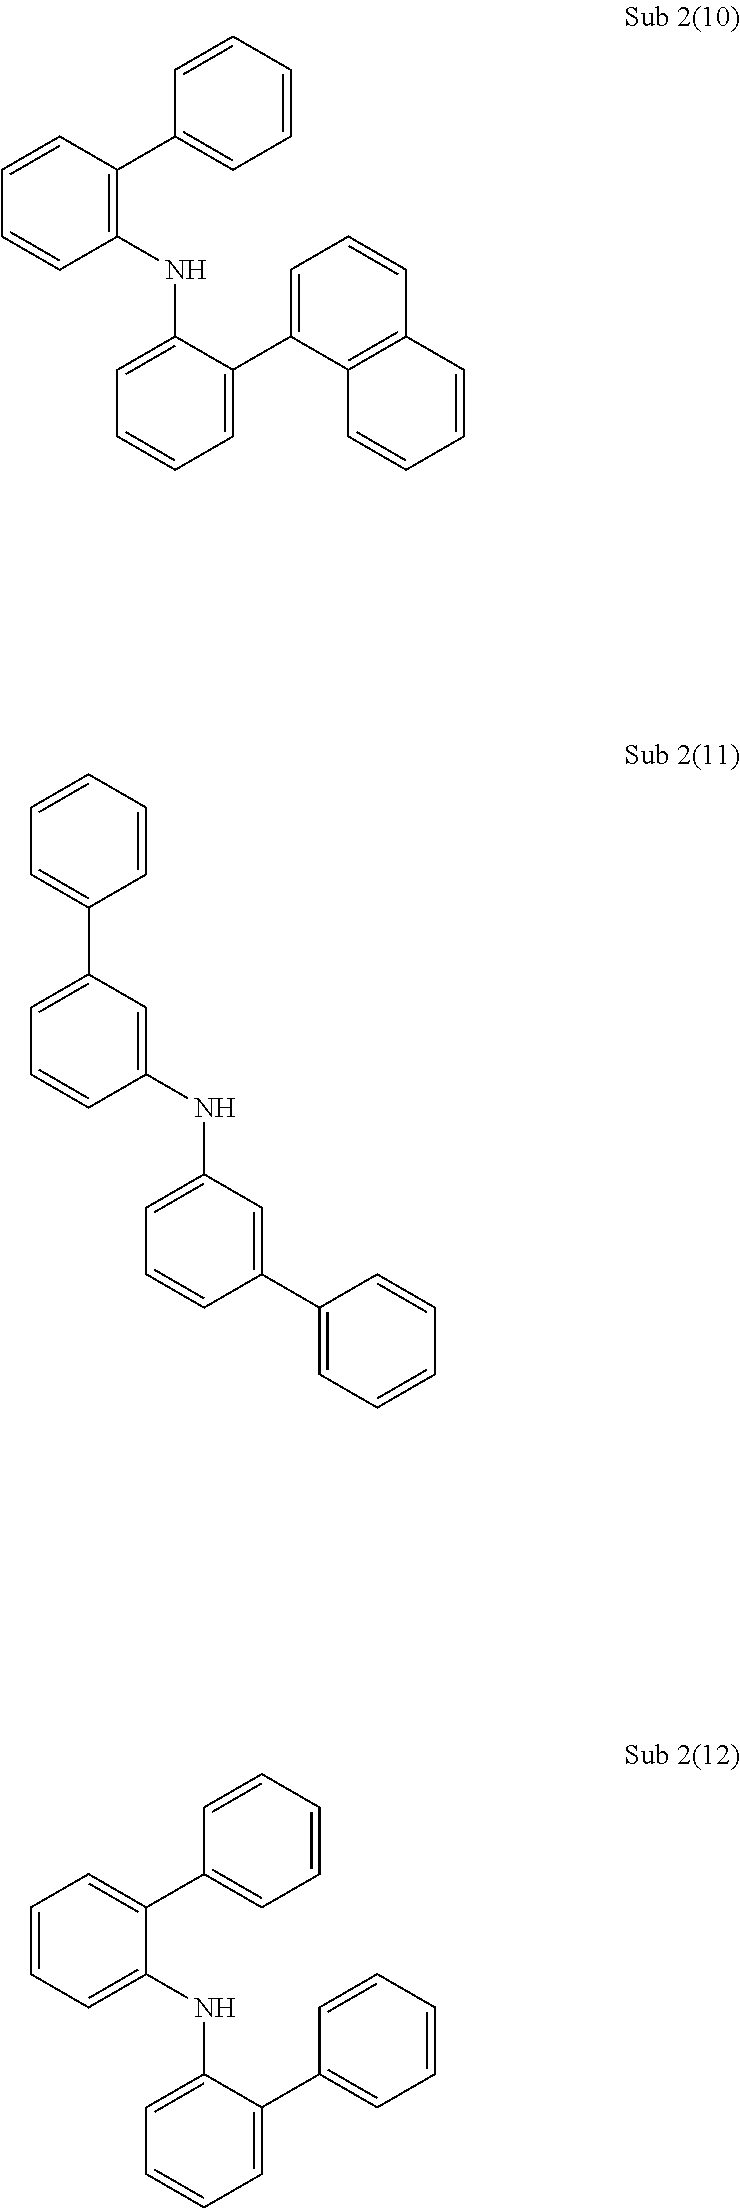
C1=CC(C2=CC=CC=C2)=C(NC2=CC=CC=C2C2=CC=CC3=C2C=CC=C3)C=C1.C1=C(C2=CC=CC=C2)C=C(NC2=CC=CC(C3=CC=CC=C3)=C2)C=C1.C1=CC=C(NC2=CC=CC=C2C2=CC=CC=C2)C(C2=CC=CC=C2)=C1
